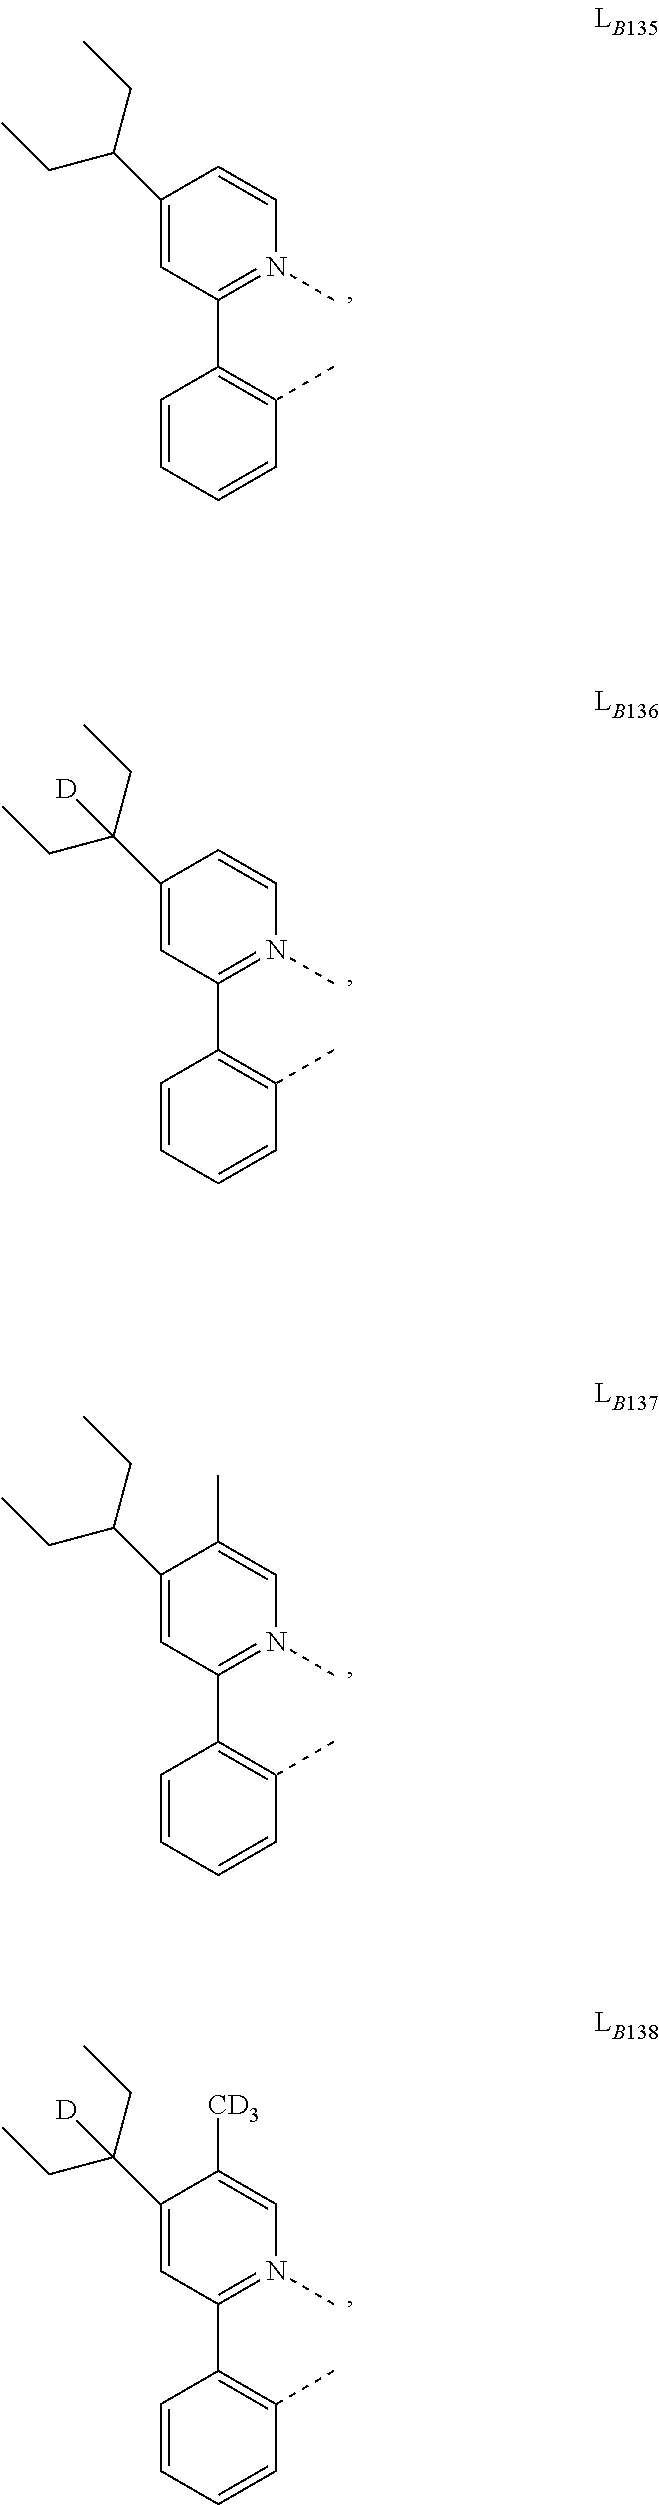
C1=C(C(CC)CC)C=CN(C)=C1C1=C(C)C=CC=C1.C1=C(C(CC)(CC)[D])C=CN(C)=C1C1=C(C)C=CC=C1.C1=C(C(CC)CC)C(C)=CN(C)=C1C1=C(C)C=CC=C1.C1=C(C(CC)(CC)[D])C([CD3])=CN(C)=C1C1=C(C)C=CC=C1
